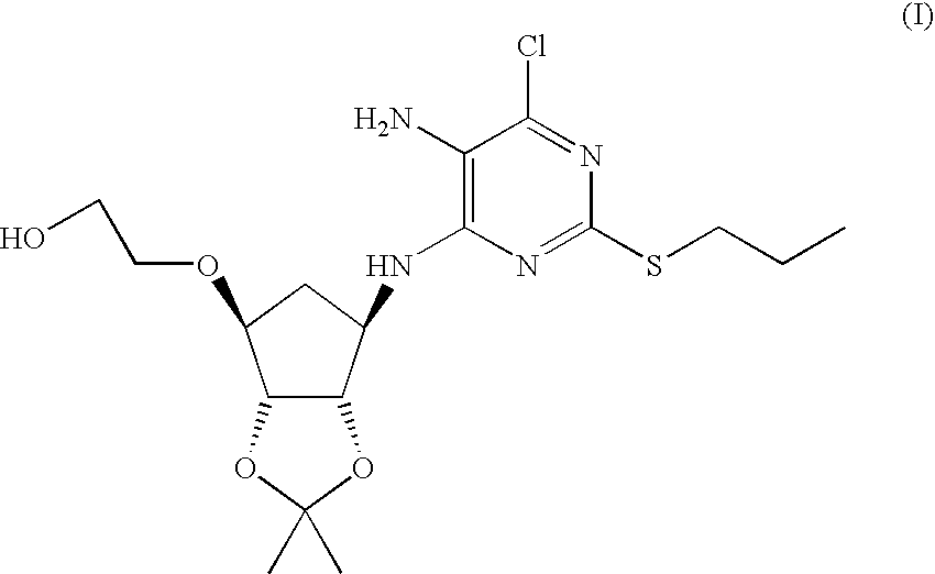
C1(N)=C(NC2C3C(C(OCCO)C2)OC(C)(C)O3)N=C(SCCC)N=C1Cl
